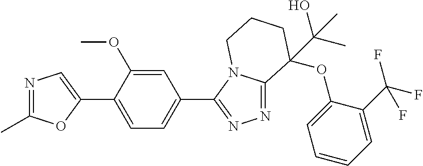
N1=C(C)OC(C2=CC=C(C3=NN=C4N3CCCC4(C(O)(C)C)OC3=CC=CC=C3C(F)(F)F)C=C2OC)=C1
